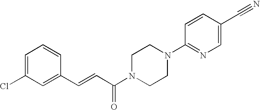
C1=C(Cl)C=C(C=CC(N2CCN(C3=NC=C(C#N)C=C3)CC2)=O)C=C1
